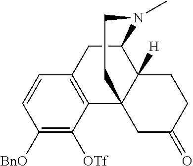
C1([BnO])=C([OTf])C2=C(C=C1)CC1C3([H])C2(CC(=O)CC3)CCN1C
